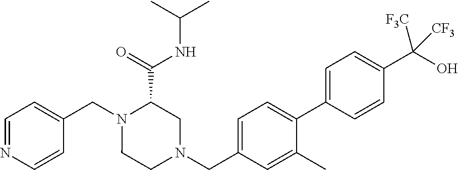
C1=NC=CC(CN2CCN(CC3=CC=C(C4=CC=C(C(O)([CF3])[CF3])C=C4)C(C)=C3)CC2C(=O)NC(C)C)=C1
